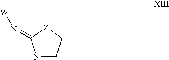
N1CC[Z]C1=N[W]
